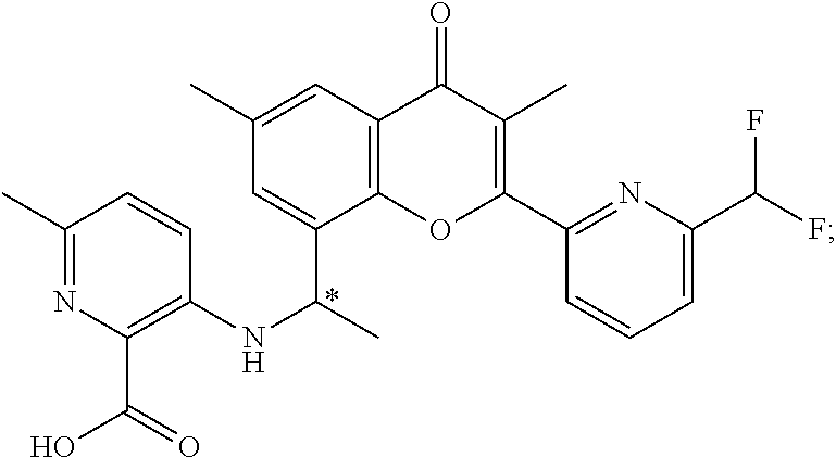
C1(C)=NC(C(O)=O)=C(NC(C)C2=CC(C)=CC3=C2OC(C2=NC(C(F)F)=CC=C2)=C(C)C3=O)C=C1
